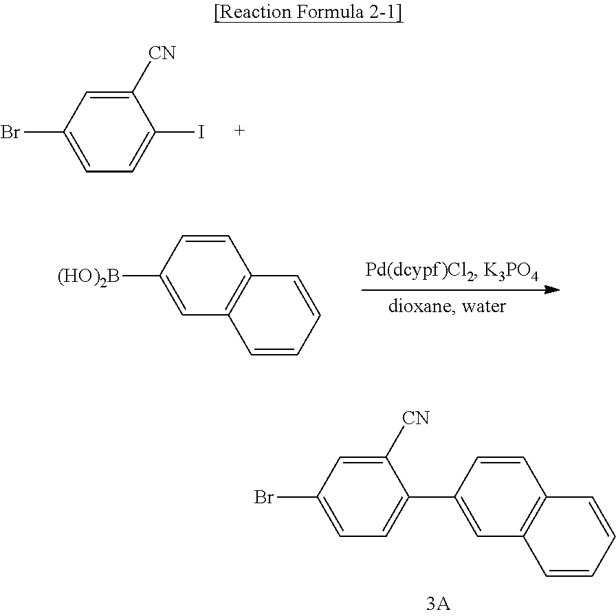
C1=CC(C2=CC=C(Br)C=C2[CN])=CC2=C1C=CC=C2.C1([CN])=CC(Br)=CC=C1I.C1=CC([(HO)2B])=CC2=C1C=CC=C2
